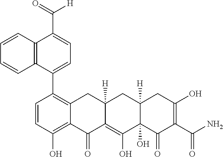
C1=CC(O)=C2C(=C1C1=CC=C(C(=O)[H])C3=C1C=CC=C3)CC1([H])C(=C(O)C3(O)C([H])(C1)CC(O)=C(C(N)=O)C3=O)C2=O
